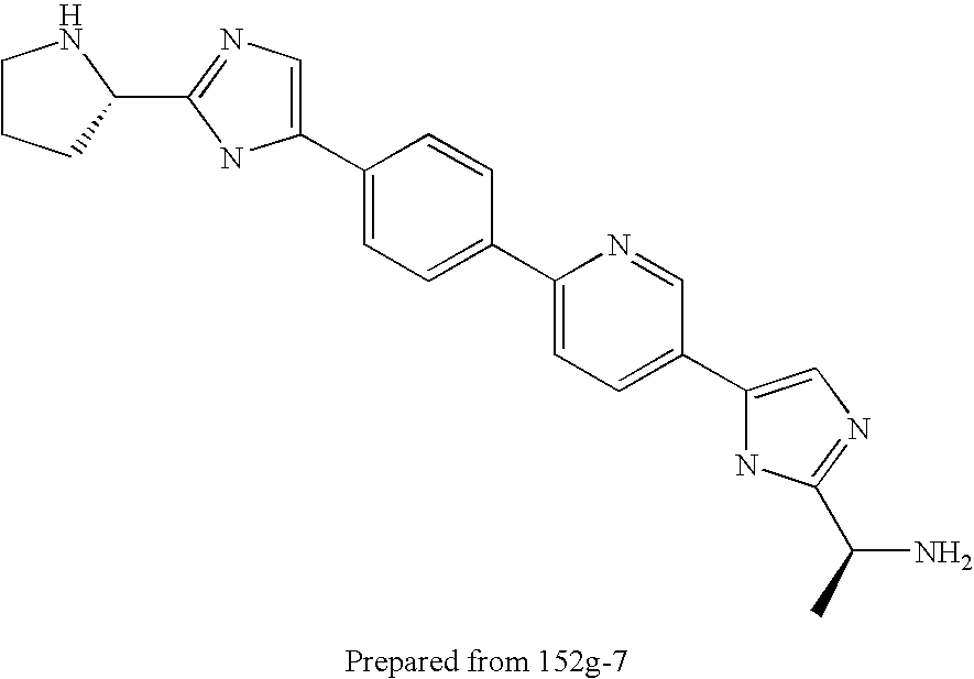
C1(C2=CC=C(C3=CC=C(C4=CN=C(C(C)N)N4)C=N3)C=C2)=CN=C(C2CCCN2)N1
